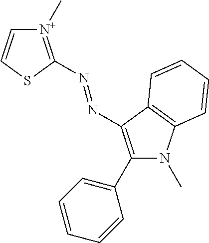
C1(C2=CC=CC=C2)=C(N=NC2=[N+](C)C=CS2)C2=C(N1C)C=CC=C2
